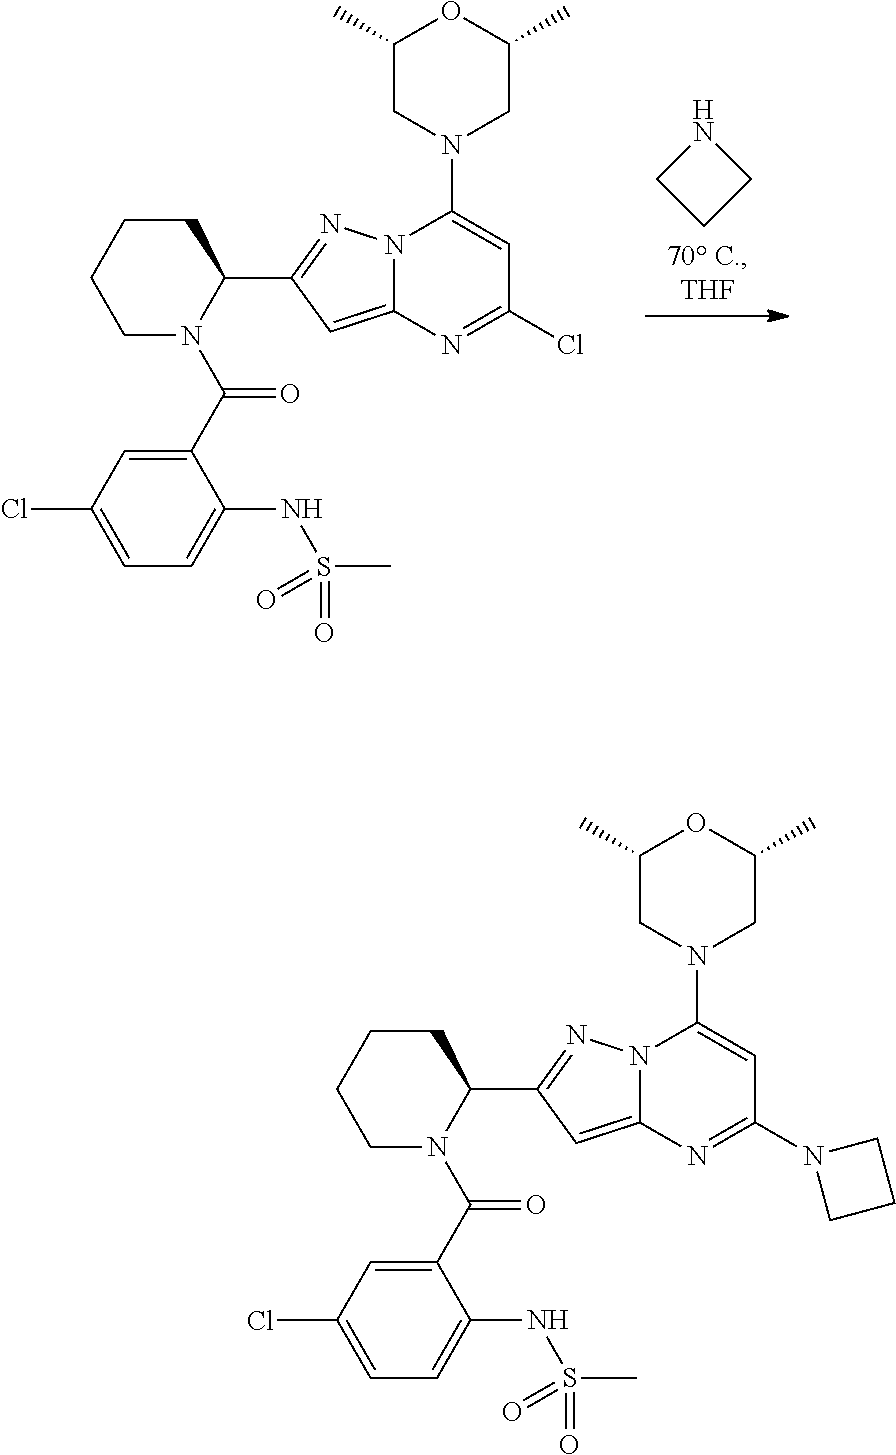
C1CCCN(C(C2=CC(Cl)=CC=C2NS(=O)(=O)C)=O)C1C1=NN2C(=C1)N=C(N1CCC1)C=C2N1CC(C)OC(C)C1.C1CCCN(C(C2=CC(Cl)=CC=C2NS(=O)(=O)C)=O)C1C1=NN2C(=C1)N=C(Cl)C=C2N1CC(C)OC(C)C1.N1CCC1
